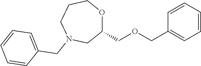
C1(COCC2=CC=CC=C2)OCCCN(CC2=CC=CC=C2)C1
